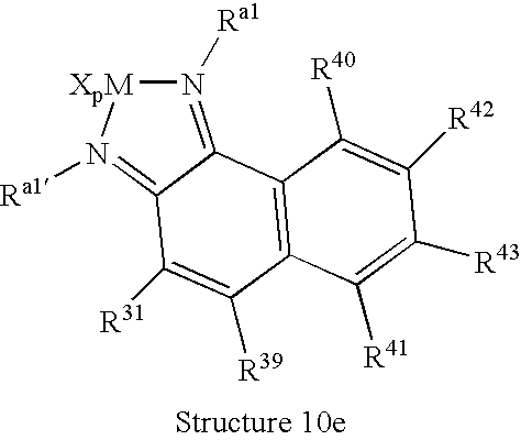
N1([Ra1])=C2C(=N([Ra1])[XpM]1)C([R31])=C([R39])C1=C2C([R40])=C([R42])C([R43])=C1[R41]
